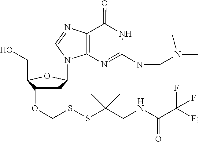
C1C(OCSSC(CNC(C(F)(F)F)=O)(C)C)C(CO)OC1N1C2=C(N=C1)C(=O)NC(N=CN(C)C)=N2
